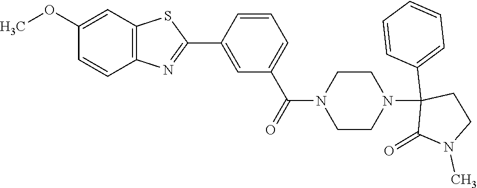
C12=C(C=C(OC)C=C1)SC(C1=CC(C(=O)N3CCN(C4(C5=CC=CC=C5)C(=O)N(C)CC4)CC3)=CC=C1)=N2
